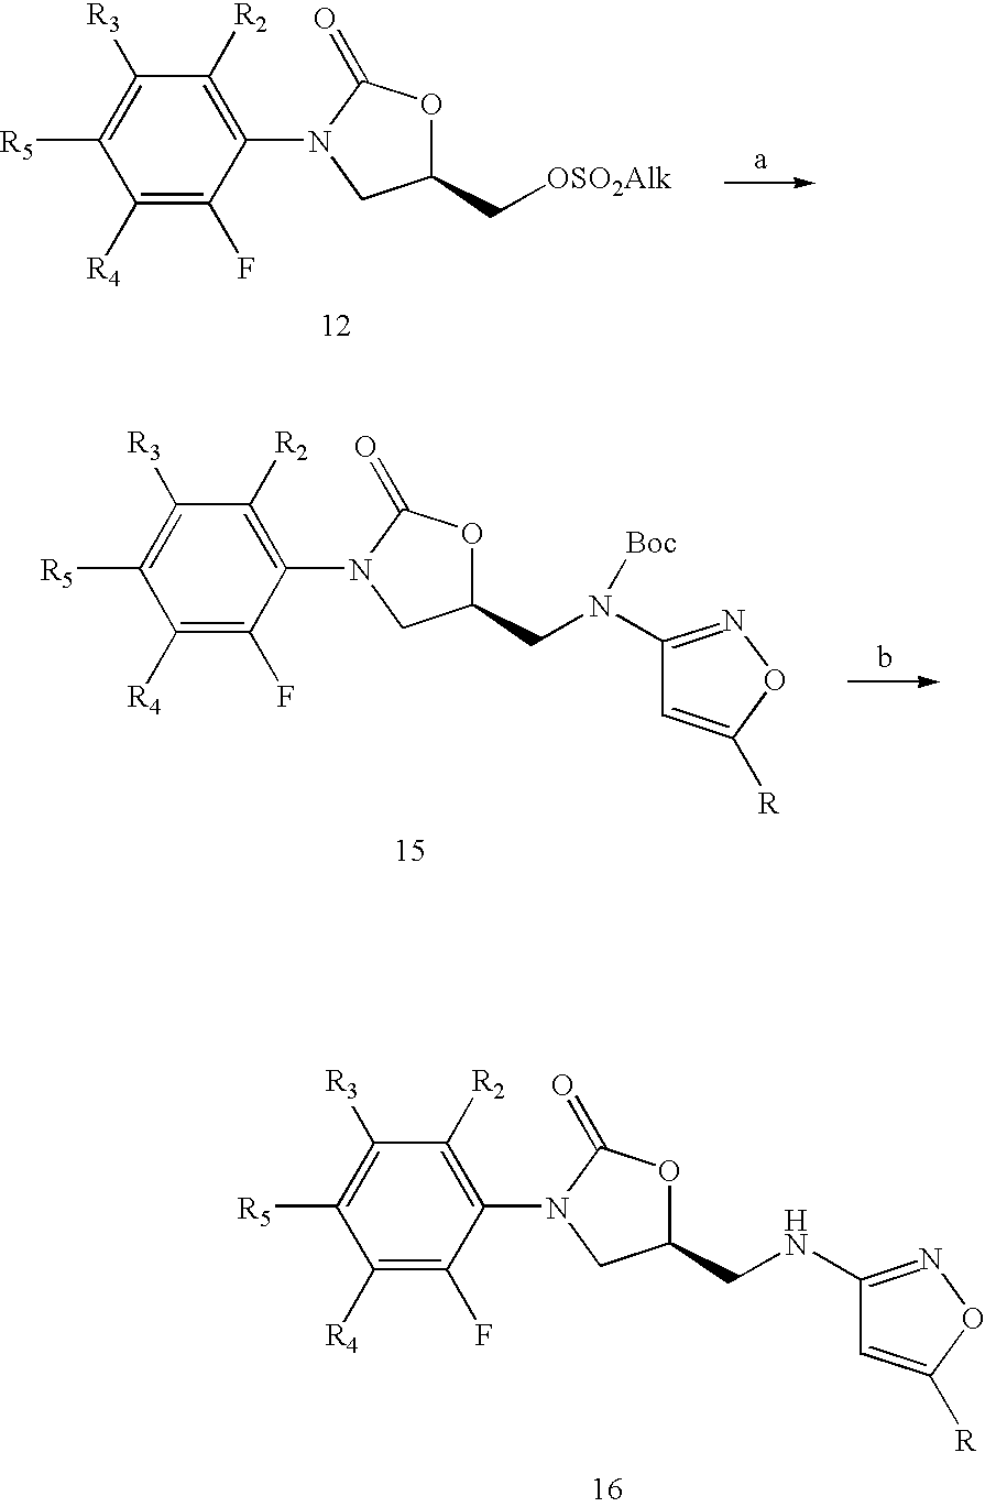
C1([R4])=C(F)C(N2CC(C[OSO2Alk])OC2=O)=C([R2])C([R3])=C1[R5].C1([R4])=C(F)C(N2CC(CN(C3=NOC([R])=C3)[Boc])OC2=O)=C([R2])C([R3])=C1[R5].C1([R4])=C(F)C(N2CC(CNC3=NOC([R])=C3)OC2=O)=C([R2])C([R3])=C1[R5]
